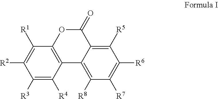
C1([R3])=C([R4])C2=C(C([R1])=C1[R2])OC(=O)C1=C([R5])C([R6])=C([R7])C([R8])=C21
